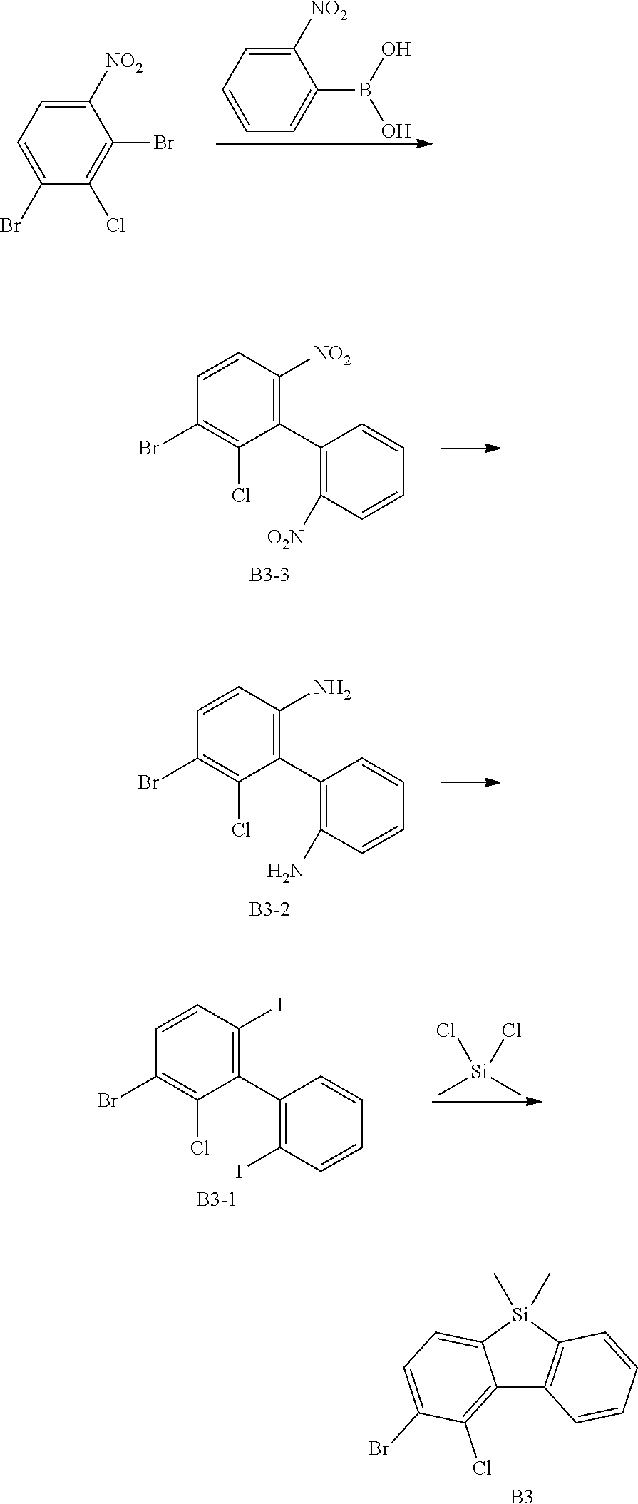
C1([NO2])=CC=CC=C1B(O)O.C1([NO2])=CC=C(Br)C(Cl)=C1Br.C12=C(Cl)C(Br)=CC=C1[Si](C)(C)C1=C2C=CC=C1.[B3].C1=CC([NO2])=C(C2=C([O2N])C=CC=C2)C(Cl)=C1Br.[B3-3].C1=CC(N)=C(C2=C(N)C=CC=C2)C(Cl)=C1Br.[B3-2].C1=CC(I)=C(C2=C(I)C=CC=C2)C(Cl)=C1Br.C[Si](C)(Cl)Cl.[B3-1]
